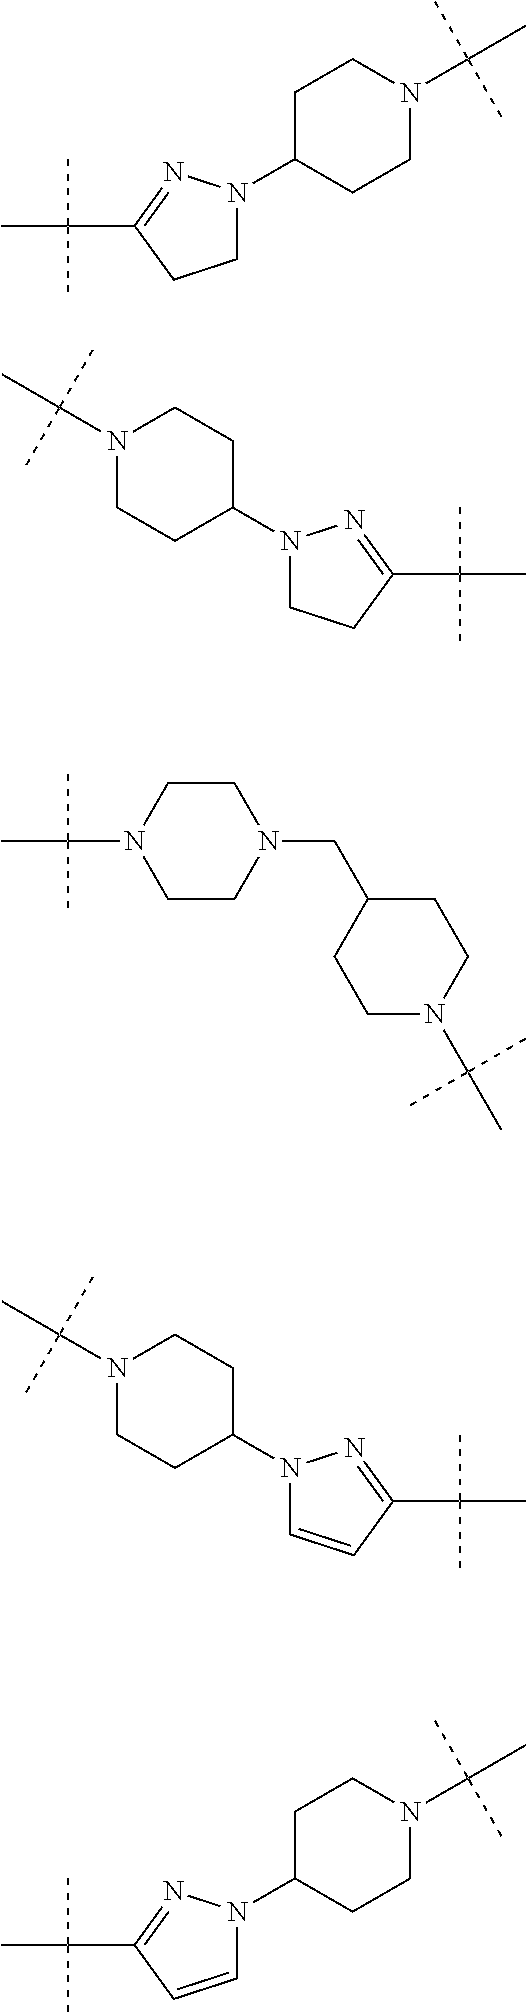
C(N1CCN(C(C)(C)C)CC1)C1CCN(C(C)(C)C)CC1.C1CC(N2CCC(C(C)(C)C)=N2)CCN1C(C)(C)C.C1CC(N2CCC(C(C)(C)C)=N2)CCN1C(C)(C)C.C1CC(N2C=CC(C(C)(C)C)=N2)CCN1C(C)(C)C.C1CC(N2C=CC(C(C)(C)C)=N2)CCN1C(C)(C)C
